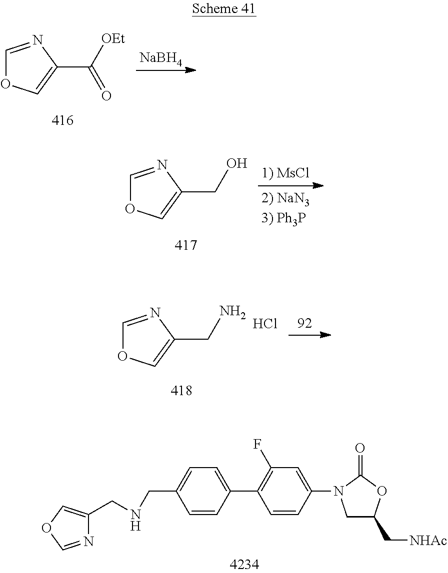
N1=COC=C1CNCC1=CC=C(C2=C(F)C=C(N3CC(C[NHAc])OC3=O)C=C2)C=C1.C1=NC(CN)=CO1.Cl.C1=NC(C([OEt])=O)=CO1.[NaBH4].C1=NC(CO)=CO1
